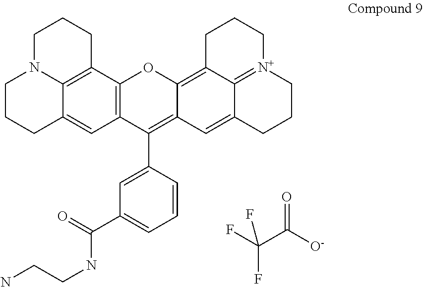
C(C([O-])=O)(F)(F)F.C1N2C3=C(CC1)C1=C(C=C3CCC2)C(C2=CC(C(NCCN)=O)=CC=C2)=C2C(=C3C4=[N+](CCC3)CCCC4=C2)O1
